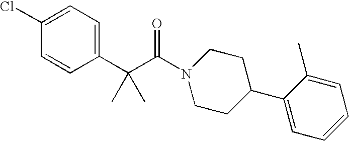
C1(Cl)=CC=C(C(C(N2CCC(C3=CC=CC=C3C)CC2)=O)(C)C)C=C1
